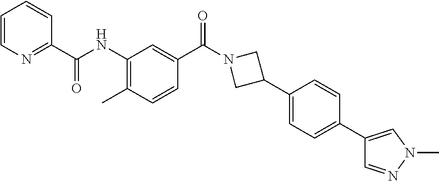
CC1=C(NC(C2=NC=CC=C2)=O)C=C(C(N2CC(C3=CC=C(C4=CN(C)N=C4)C=C3)C2)=O)C=C1
